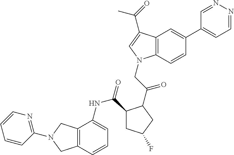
C12=C(C=CC(C3=CC=NN=C3)=C1)N(CC(=O)C1C(C(=O)NC3=CC=CC4=C3CN(C3=NC=CC=C3)C4)CC(F)C1)C=C2C(=O)C
